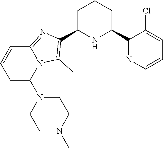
C1C(C2=C(C)N3C(=N2)C=CC=C3N2CCN(C)CC2)NC(C2=NC=CC=C2Cl)CC1
